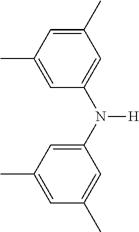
C1=C(C)C=C(N(C2=CC(C)=CC(C)=C2)[H])C=C1C
